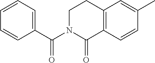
C1CN(C(C2=CC=CC=C2)=O)C(=O)C2=C1C=C(C)C=C2
